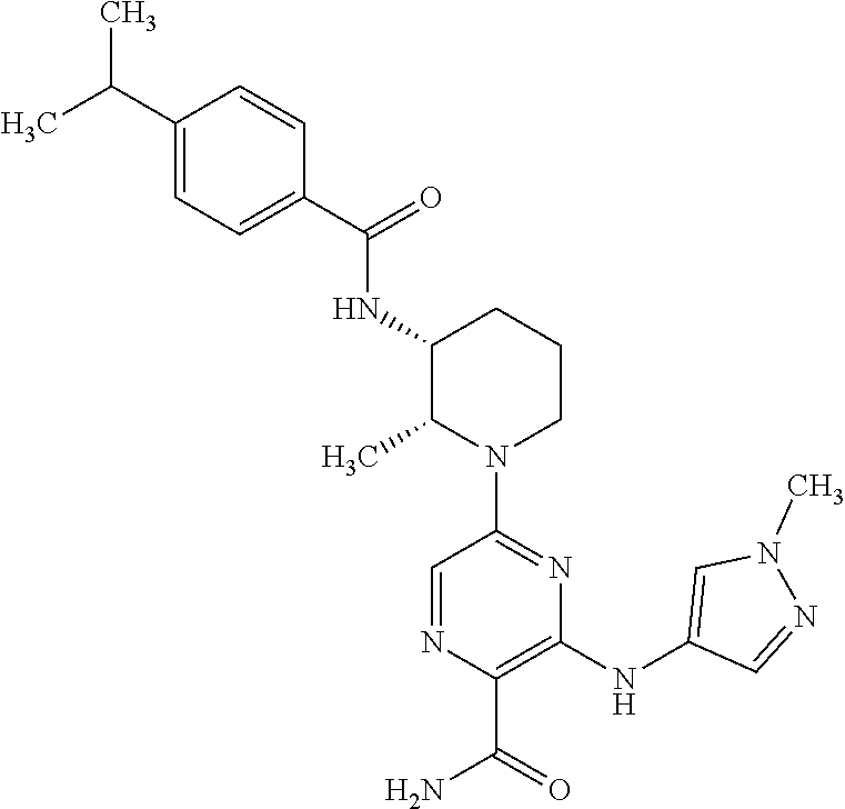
C1(NC(C2=CC=C(C(C)C)C=C2)=O)C(C)N(C2=NC(NC3=CN(C)N=C3)=C(C(=O)N)N=C2)CCC1
